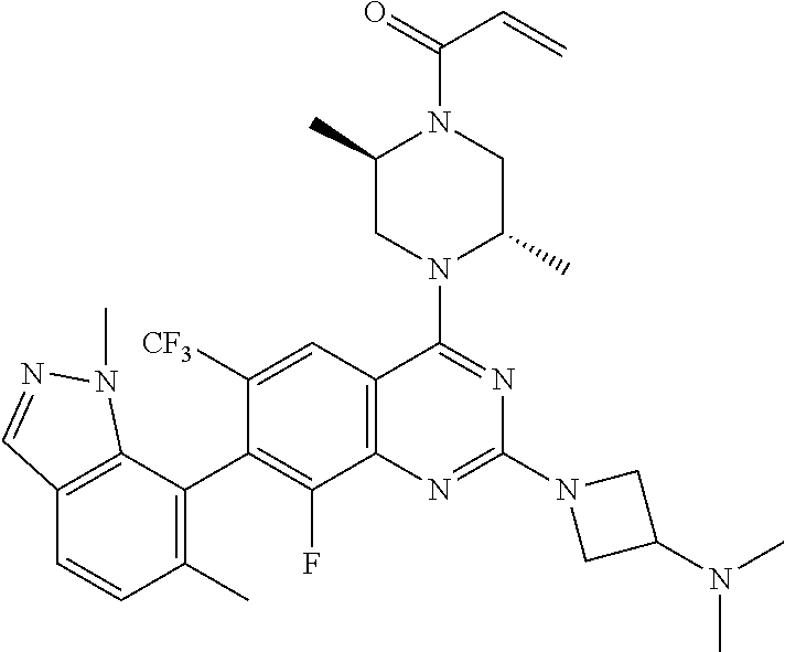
C12=C(C(C3=C(F)C4=C(C=C3[CF3])C(N3C(C)CN(C(=O)C=C)C(C)C3)=NC(N3CC(N(C)C)C3)=N4)=C(C)C=C1)N(C)N=C2
